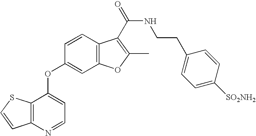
C1=CC2=C(C=C1OC1=CC=NC3=C1SC=C3)OC(C)=C2C(NCCC1=CC=C([SO2NH2])C=C1)=O
